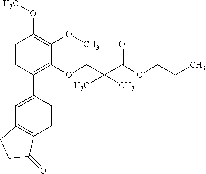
C1=CC(C2=CC3=C(C=C2)C(=O)CC3)=C(OCC(C(OCCC)=O)(C)C)C(OC)=C1OC
